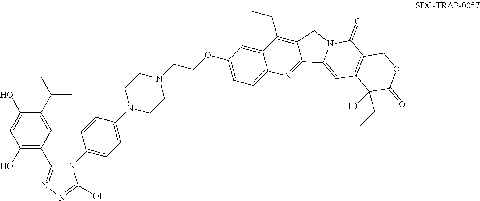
C1=C(C(C)C)C(O)=CC(O)=C1C1=NN=C(O)N1C1=CC=C(N2CCN(CCOC3=CC=C4C(=C3)C(CC)=C3C(=N4)C4=CC5=C(C(=O)N4C3)COC(=O)C5(O)CC)CC2)C=C1
